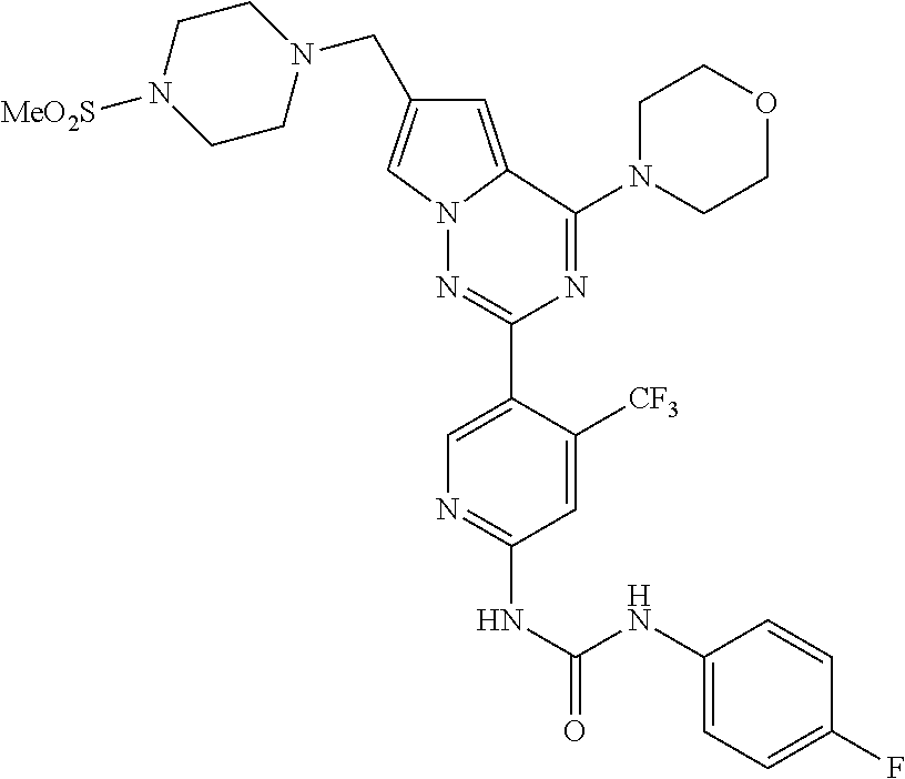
N1(CC2=CN3C(=C2)C(N2CCOCC2)=NC(C2=CN=C(NC(=O)NC4=CC=C(F)C=C4)C=C2[CF3])=N3)CCN([MeO2S])CC1
